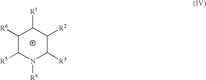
C1([R6])C([R5])N([R4])C([R3])C([R2])C1[R1]
